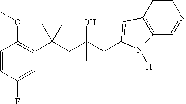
C1=CC(F)=CC(C(CC(CC2=CC3=C(C=NC=C3)N2[H])(O)C)(C)C)=C1OC
